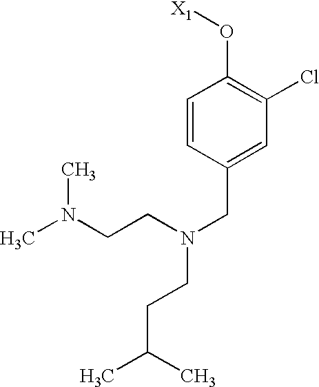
C1=CC(CN(CCC(C)C)CCN(C)C)=CC(Cl)=C1O[X1]
